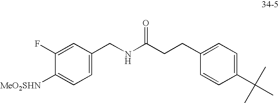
C1(F)=CC(CNC(CCC2=CC=C(C(C)(C)C)C=C2)=O)=CC=C1[MeO2SHN]
